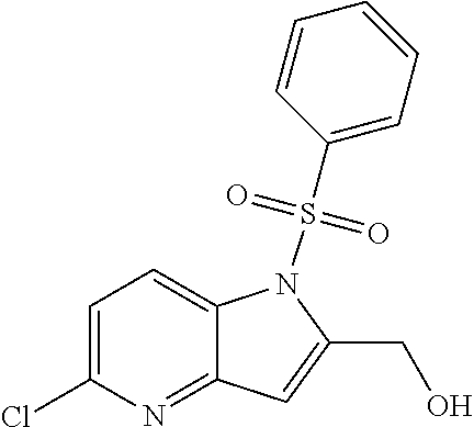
C1=C(Cl)N=C2C(=C1)N(S(C1=CC=CC=C1)(=O)=O)C(CO)=C2
